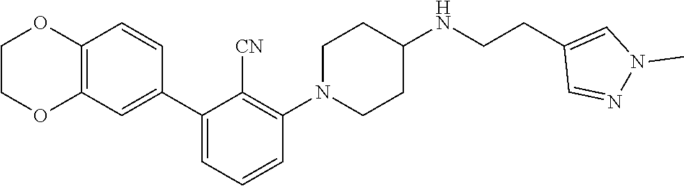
C1COC2=C(O1)C=CC(C1=CC=CC(N3CCC(NCCC4=CN(C)N=C4)CC3)=C1[CN])=C2
